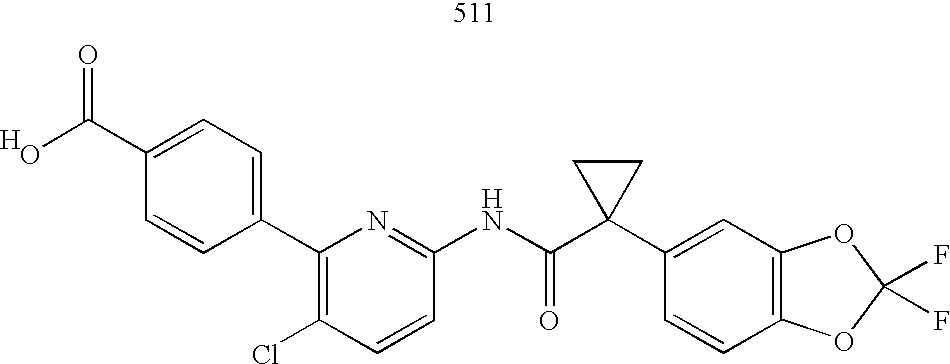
C1=CC(NC(C2(C3=CC4=C(C=C3)OC(F)(F)O4)CC2)=O)=NC(C2=CC=C(C(O)=O)C=C2)=C1Cl.[H]
